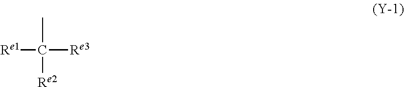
[Re1]C([Re3])(C)[Re2]
